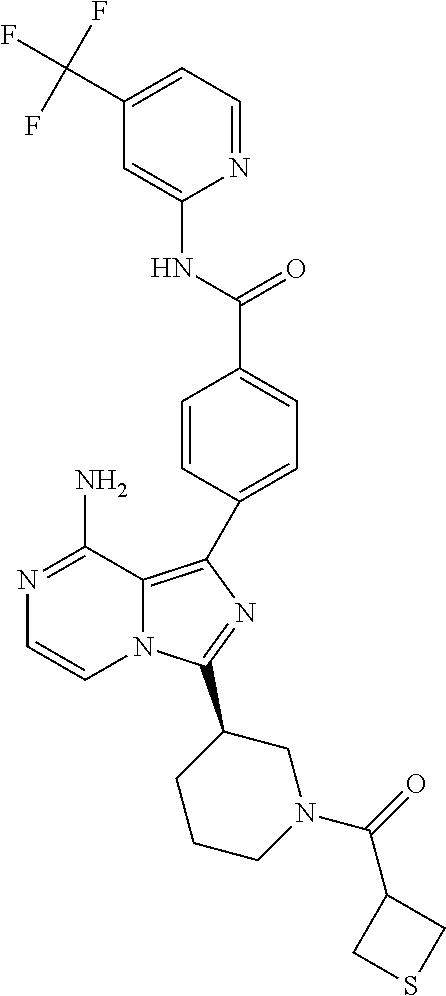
N1=C(N)C2=C(C3=CC=C(C(NC4=CC(C(F)(F)F)=CC=N4)=O)C=C3)N=C(C3CCCN(C(C4CSC4)=O)C3)N2C=C1
